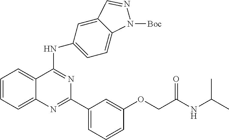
C1=CC=C2C(=C1)C(NC1=CC=C3C(=C1)C=NN3[Boc])=NC(C1=CC=CC(OCC(NC(C)C)=O)=C1)=N2
